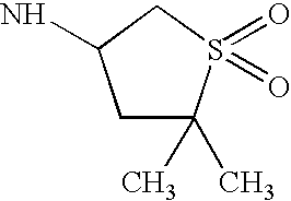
C1C(C)(C)S(=O)(=O)CC1N
